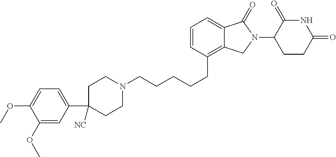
C1N(CCCCCC2=C3C(=CC=C2)C(=O)N(C2C(=O)NC(=O)CC2)C3)CCC(C2=CC=C(OC)C(OC)=C2)([NC])C1
